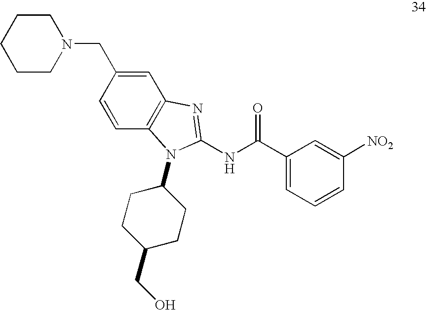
C(C1=CC2=C(C=C1)N(C1CCC(CO)CC1)C(NC(C1=CC=CC([NO2])=C1)=O)=N2)N1CCCCC1
